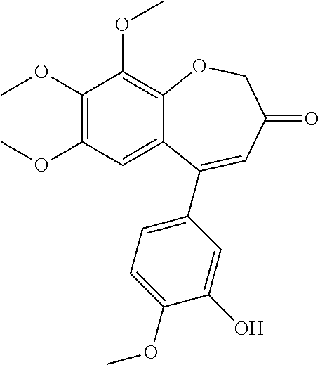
C1(OC)=C(OC)C=C2C(=C1OC)OCC(=O)C=C2C1=CC=C(OC)C(O)=C1
